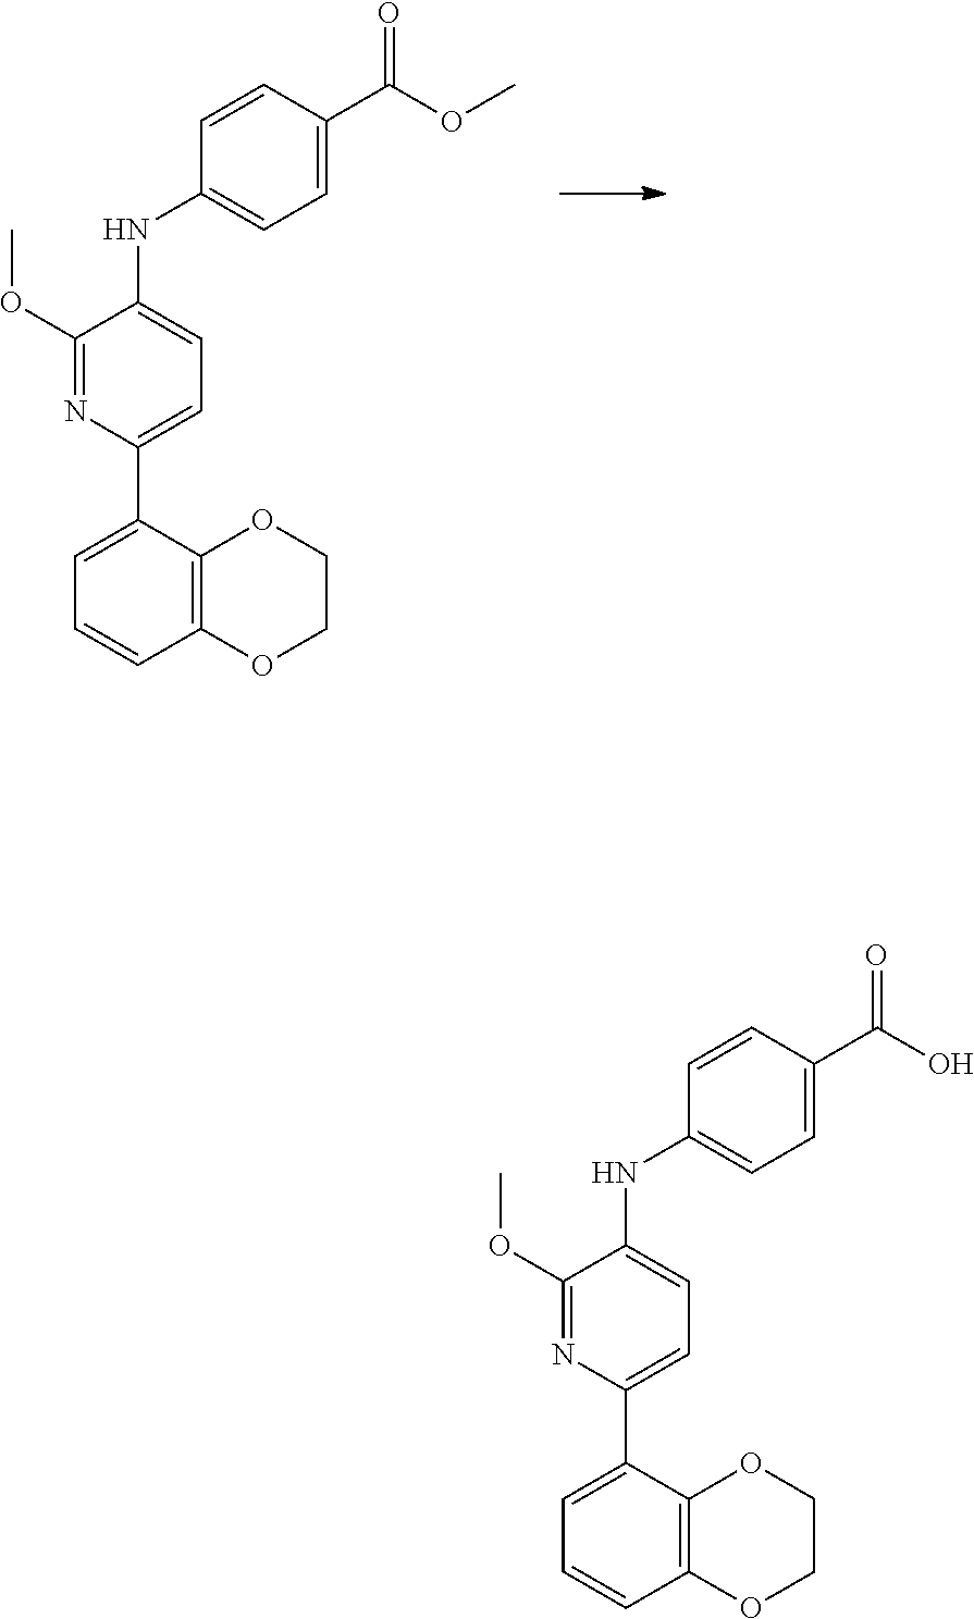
C1(C2=CC=C(NC3=CC=C(C(=O)OC)C=C3)C(OC)=N2)=CC=CC2=C1OCCO2.C1(C2=CC=C(NC3=CC=C(C(=O)O)C=C3)C(OC)=N2)=CC=CC2=C1OCCO2
